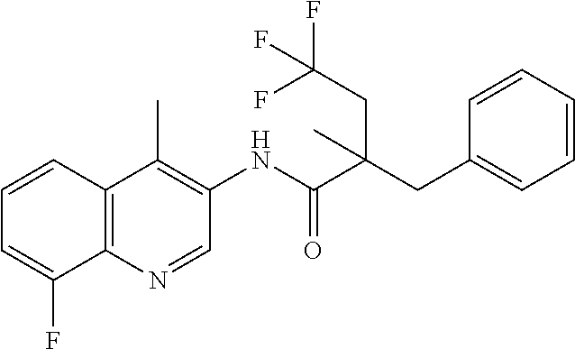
C12=C(C=CC=C1F)C(C)=C(NC(=O)C(CC1=CC=CC=C1)(CC(F)(F)F)C)C=N2
